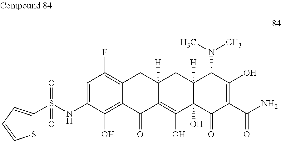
C1=C(NS(=O)(C2=CC=CS2)=O)C(O)=C2C(=C1F)CC1([H])C(=C(O)C3(O)C([H])(C1)C(N(C)C)C(O)=C(C(N)=O)C3=O)C2=O
